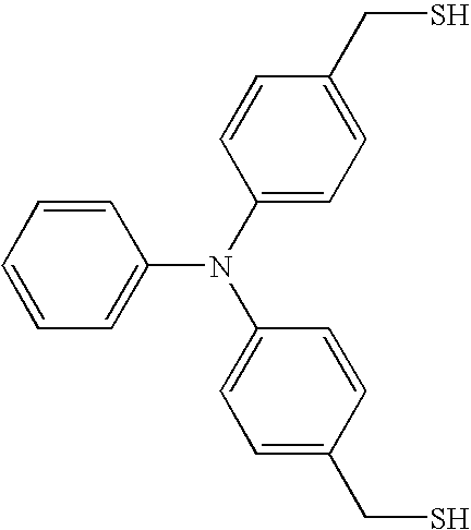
C1=CC=CC=C1N(C1=CC=C(CS)C=C1)C1=CC=C(CS)C=C1
